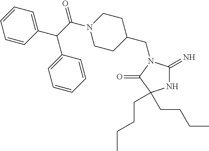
N1C(=N)N(CC2CCN(C(=O)C(C3=CC=CC=C3)C3=CC=CC=C3)CC2)C(=O)C1(CCCC)CCCC
